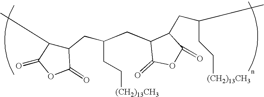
C1(CC(CC[(CH2)13CH3])CC2C(=O)OC(=O)C2CC(C)CC[(CH2)13CH3])C(C)C(=O)OC1=O
